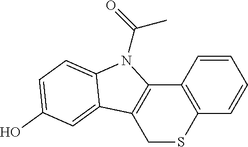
C12=C(C=CC=C1)SCC1=C2N(C(=O)C)C2=CC=C(O)C=C12
